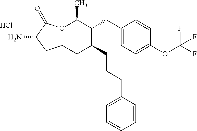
Cl.O1C(C)C(CC2=CC=C(OC(F)(F)F)C=C2)C(CCCC2=CC=CC=C2)CCCC(N)C1=O
